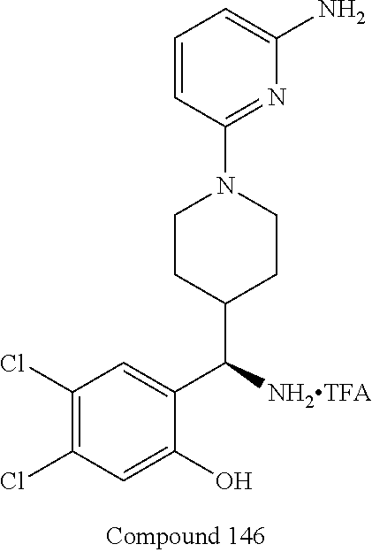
C1(Cl)=C(Cl)C=C(O)C(C([NH2TFA])C2CCN(C3=NC(N)=CC=C3)CC2)=C1
